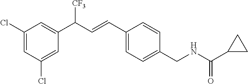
C1(CNC(C2CC2)=O)=CC=C(C=CC(C2=CC(Cl)=CC(Cl)=C2)[CF3])C=C1
